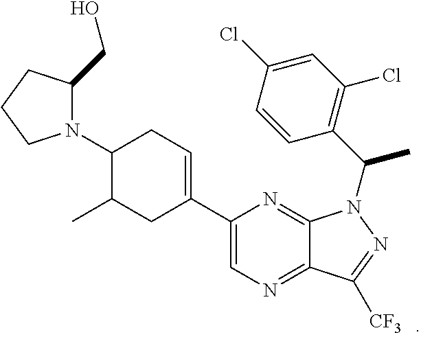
C1(C2=CN=C3C(=N2)N(C(C)C2=C(Cl)C=C(Cl)C=C2)N=C3[CF3])=CCC(N2C(CO)CCC2)C(C)C1
